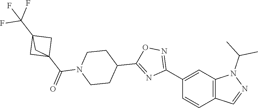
C1(C2=NOC(C3CCN(C(C45CC(C(F)(F)F)(C4)C5)=O)CC3)=N2)=CC2=C(C=C1)C=NN2C(C)C
